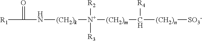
[R1]C(N[(CH2)k][N+]([(CH2)m]C([(CH2)n][SO3-])[R4])([R2])[R3])=O
